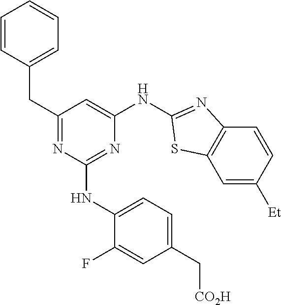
C1=C([Et])C=CC2=C1SC(NC1=CC(CC3=CC=CC=C3)=NC(NC3=CC=C(C[CO2H])C=C3F)=N1)=N2
